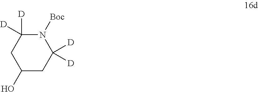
C1(O)CC([D])([D])N([Boc])C([D])([D])C1
